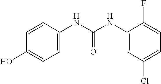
C1=C(Cl)C=C(NC(NC2=CC=C(O)C=C2)=O)C(F)=C1
